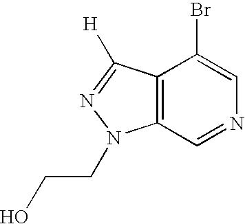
C12=C(C=NC=C1Br)N(CCO)N=C2[H]
